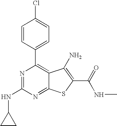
C1(C2=CC=C(Cl)C=C2)=C2C(=NC(NC3CC3)=N1)SC(C(NC)=O)=C2N
